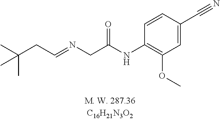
C1=C(C#N)C=CC(NC(CN=CCC(C)(C)C)=O)=C1OC
